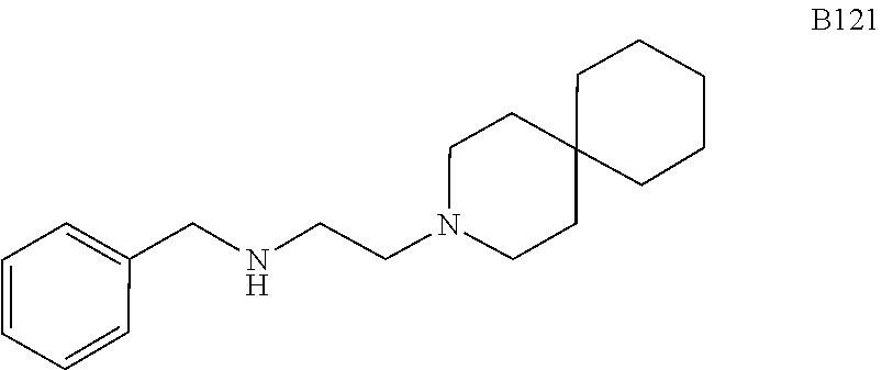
C1CN(CCNCC2=CC=CC=C2)CCC12CCCCC2
